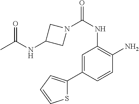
N1(C(NC2=C(N)C=CC(C3=CC=CS3)=C2)=O)CC(NC(=O)C)C1
